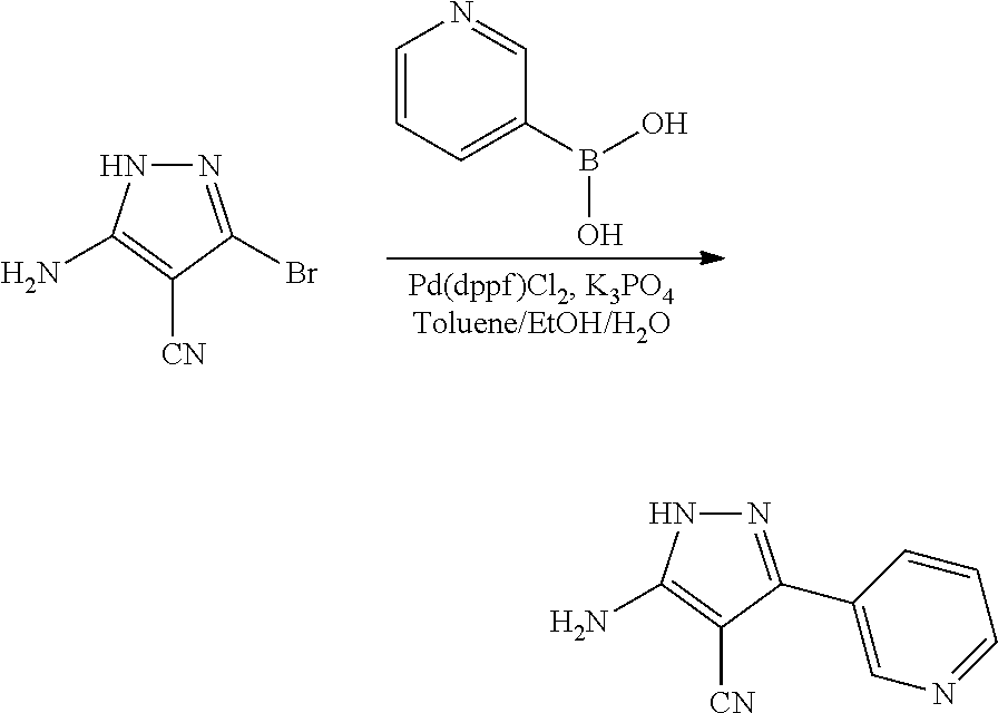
C1=CC=C(B(O)O)C=N1.N1=C(Br)C([CN])=C(N)N1.N1=C(C2=CN=CC=C2)C([CN])=C(N)N1
